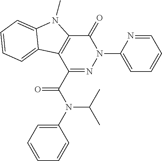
C1(=O)C2=C(C(C(N(C3=CC=CC=C3)C(C)C)=O)=NN1C1=CC=CC=N1)C1=CC=CC=C1N2C
